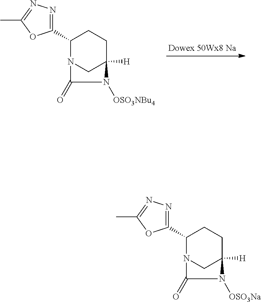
C1(C2=NN=C(C)O2)N2CC([H])(CC1)N([OSO3Na])C2=O.C1(C2=NN=C(C)O2)N2CC([H])(CC1)N([OSO3NBu4])C2=O
